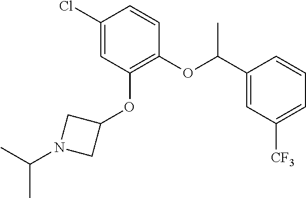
C1(Cl)=CC(OC2CN(C(C)C)C2)=C(OC(C2=CC([CF3])=CC=C2)C)C=C1
